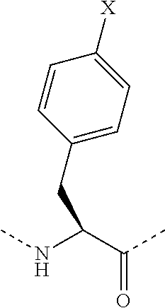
C(C(NC)C(C)=O)C1=CC=C([X])C=C1
